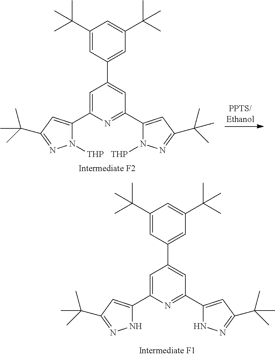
C1(C(C)(C)C)=CC(C2=CC(C3=CC(C(C)(C)C)=NN3)=NC(C3=CC(C(C)(C)C)=NN3)=C2)=CC(C(C)(C)C)=C1.C1(C(C)(C)C)=CC(C2=CC(C3=CC(C(C)(C)C)=NN3[THP])=NC(C3=CC(C(C)(C)C)=NN3[THP])=C2)=CC(C(C)(C)C)=C1
